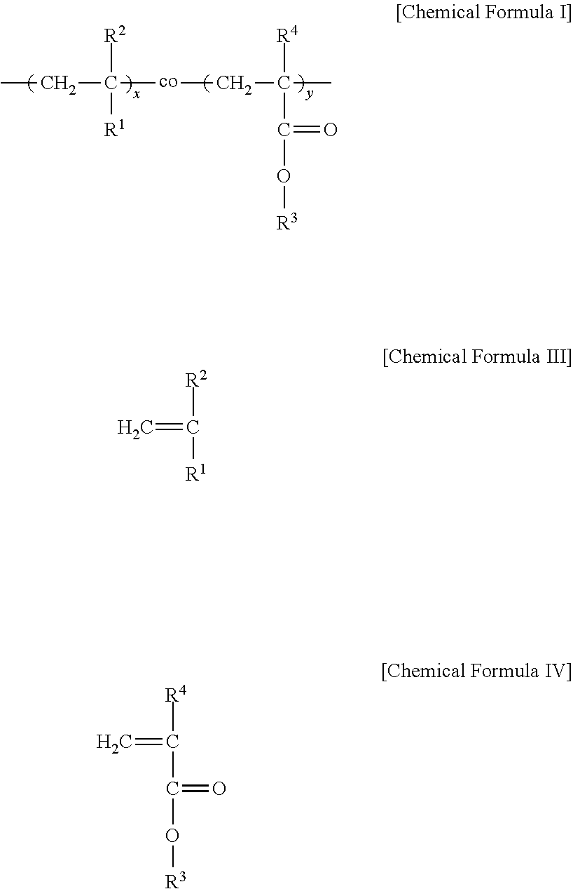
CCC([co]CC(C)([R4])C(O[R3])=O)([R2])[R1].C=C([R2])[R1].C=C([R4])C(=O)O[R3]
